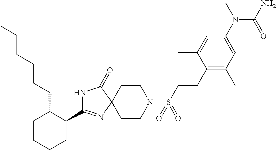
N1C(C2C(CCCCCC)CCCC2)=NC2(C1=O)CCN(S(CCC1=C(C)C=C(N(C)C(=O)N)C=C1C)(=O)=O)CC2
